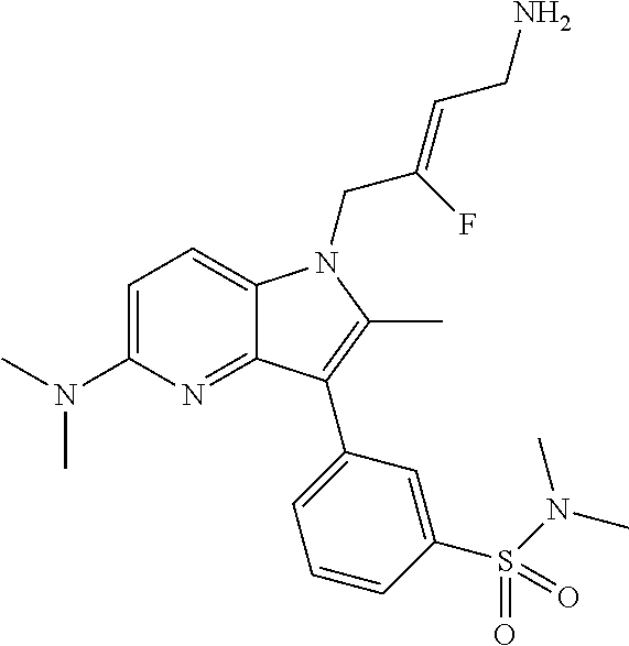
C1=C(N(C)C)N=C2C(=C1)N(CC(=CCN)F)C(C)=C2C1=CC=CC(S(N(C)C)(=O)=O)=C1
